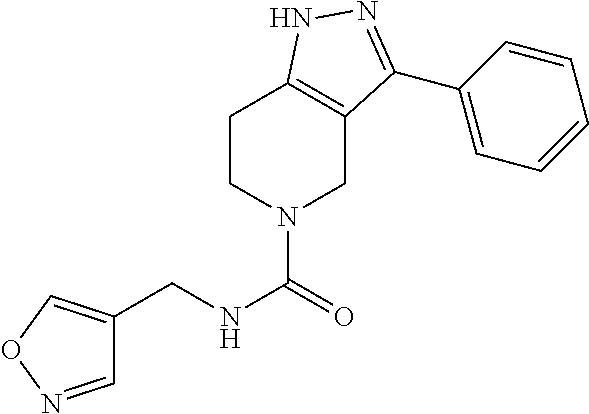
C1CN(C(=O)NCC2=CON=C2)CC2=C1NN=C2C1=CC=CC=C1
